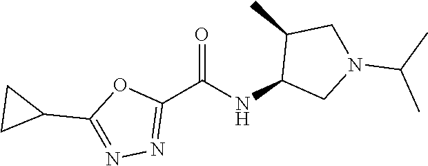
C1(C(NC2CN(C(C)C)CC2C)=O)=NN=C(C2CC2)O1
